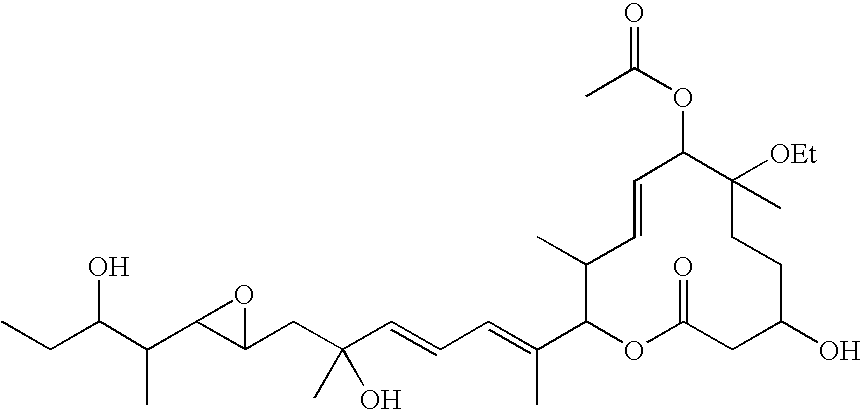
CCC(C(C1C(CC(C=CC=C(C2OC(=O)CC(O)CCC([OEt])(C)C(OC(C)=O)C=CC2C)C)(O)C)O1)C)O
